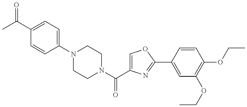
N1(C(C2=COC(C3=CC(OCC)=C(OCC)C=C3)=N2)=O)CCN(C2=CC=C(C(=O)C)C=C2)CC1
